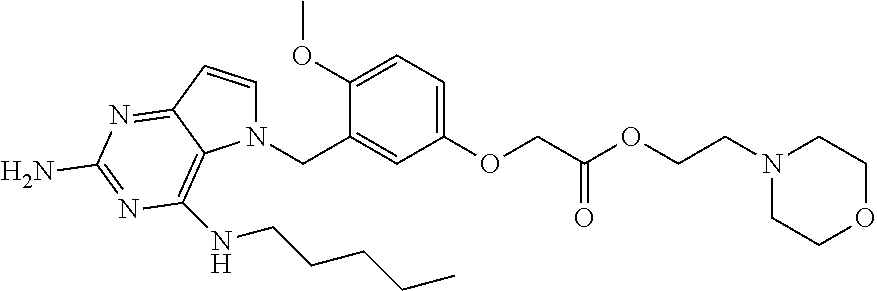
N1(CC2=CC(OCC(OCCN3CCOCC3)=O)=CC=C2OC)C=CC2=NC(N)=NC(NCCCCC)=C12
